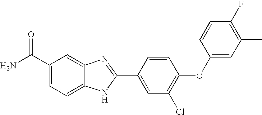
C1(C(N)=O)=CC=C2C(=C1)N=C(C1=CC(Cl)=C(OC3=CC(C)=C(F)C=C3)C=C1)N2
